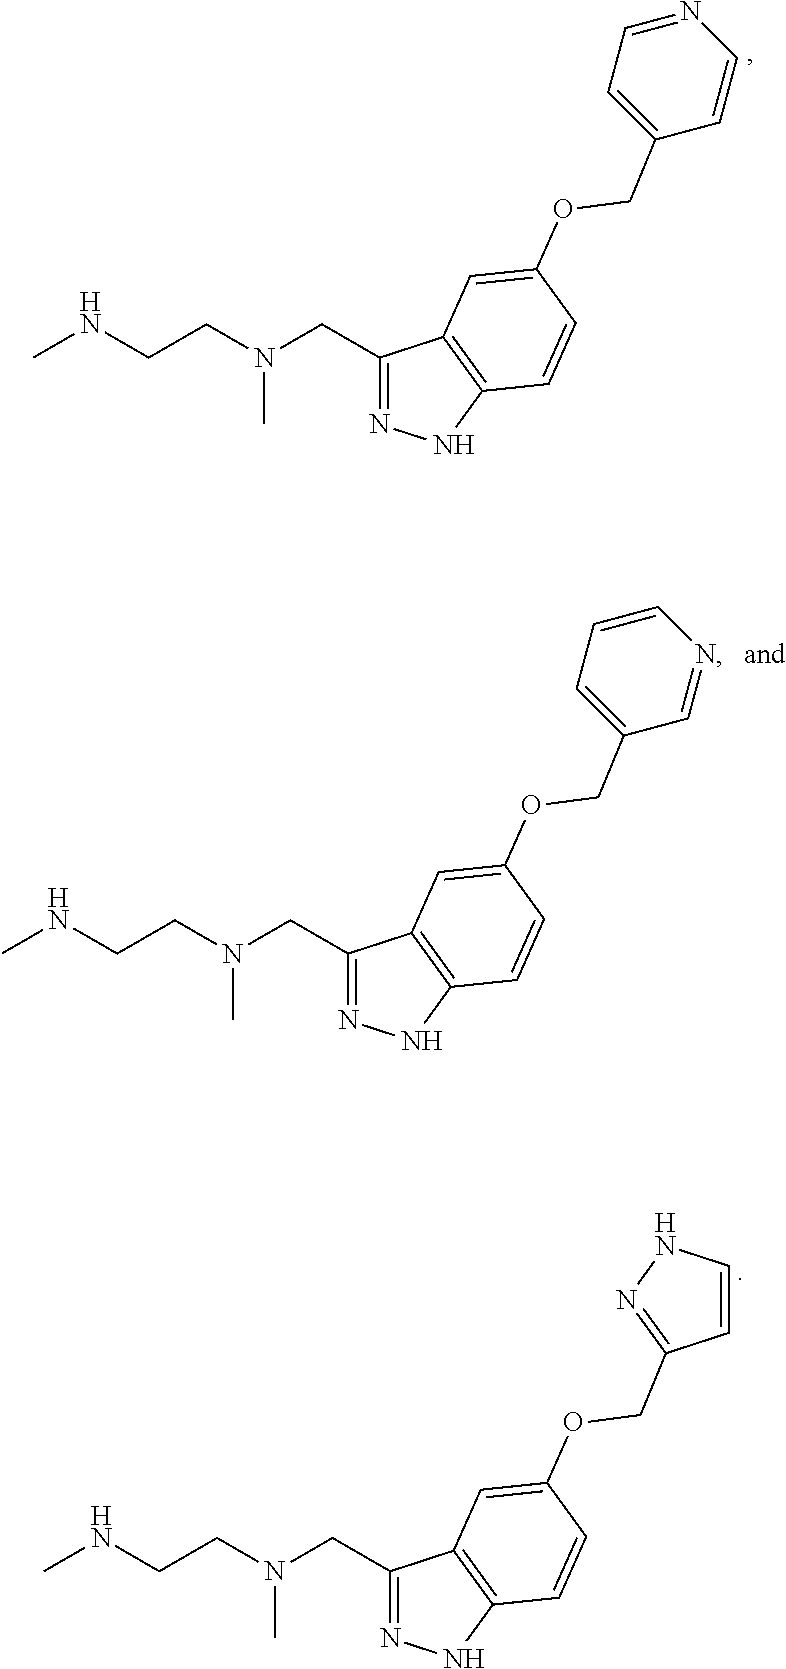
C1(CN(CCNC)C)=NNC2=C1C=C(OCC1=CC=NC=C1)C=C2.C1(CN(CCNC)C)=NNC2=C1C=C(OCC1=NNC=C1)C=C2.C1(CN(CCNC)C)=NNC2=C1C=C(OCC1=CC=CN=C1)C=C2
